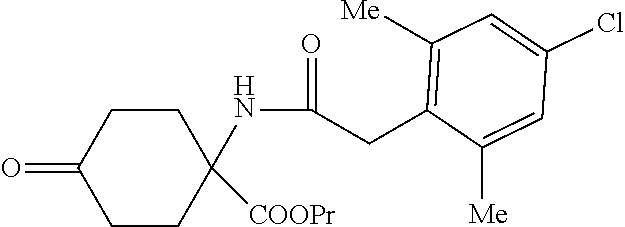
C1CC(=O)CCC1(NC(=O)CC1=C([Me])C=C(Cl)C=C1[Me])[COOPr]
